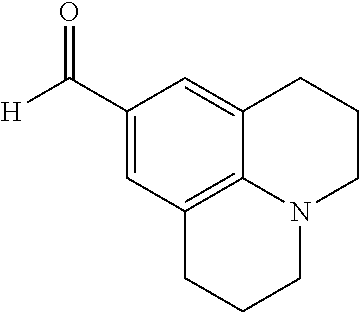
C1(C([H])=O)=CC2=C3C(=C1)CCCN3CCC2
